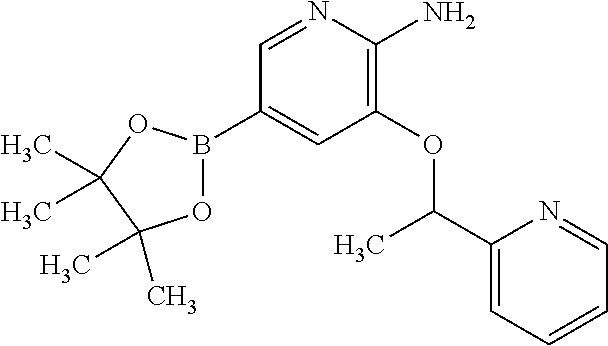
C1(OC(C2=CC=CC=N2)C)=C(N)N=CC(B2OC(C)(C)C(C)(C)O2)=C1
